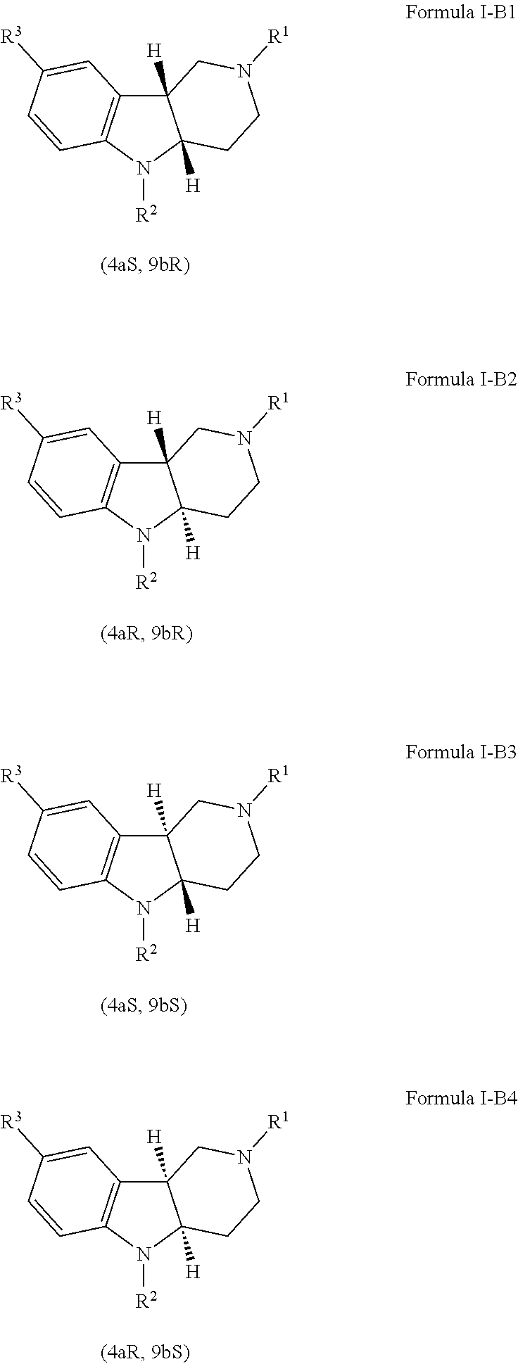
C12([H])C3=C(N([R2])C1([H])CCN([R1])C2)C=CC([R3])=C3.C12([H])C3=C(N([R2])C1([H])CCN([R1])C2)C=CC([R3])=C3.C12([H])C3=C(N([R2])C1([H])CCN([R1])C2)C=CC([R3])=C3.C12([H])C3=C(N([R2])C1([H])CCN([R1])C2)C=CC([R3])=C3
